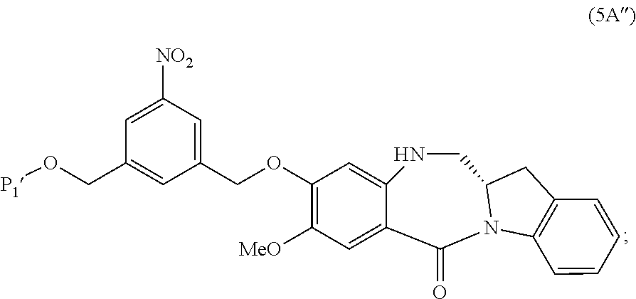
C1(OCC2=CC([NO2])=CC(CO[P1])=C2)=C([MeO])C=C2C(=C1)NCC1N(C3=C(C1)C=CC=C3)C2=O
